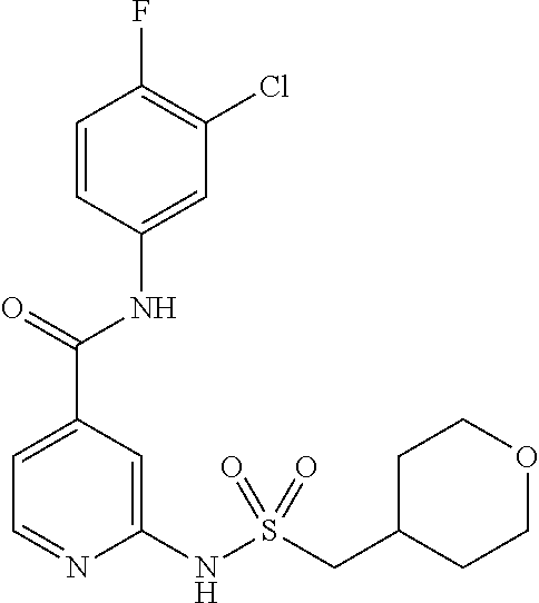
C1=CC(NC(C2=CC=NC(NS(CC3CCOCC3)(=O)=O)=C2)=O)=CC(Cl)=C1F
